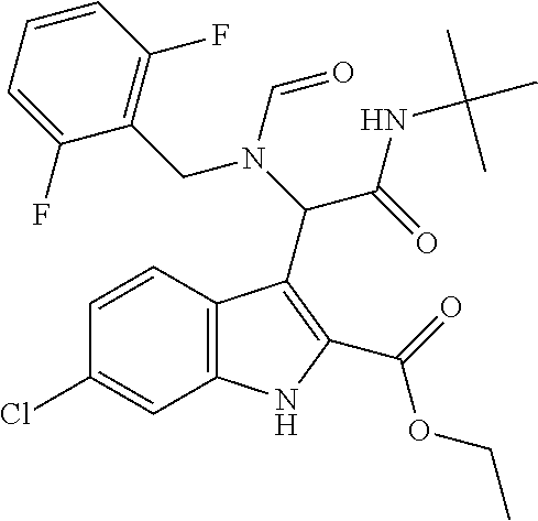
C(=O)(OCC)C1=C(C(N(C=O)CC2=C(F)C=CC=C2F)C(NC(C)(C)C)=O)C2=C(C=C(Cl)C=C2)N1
